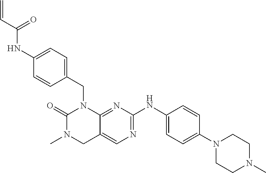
N1(CC2=CC=C(NC(C=C)=O)C=C2)C2=NC(NC3=CC=C(N4CCN(C)CC4)C=C3)=NC=C2CN(C)C1=O
